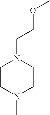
C1CN(C)CCN1CCOC
